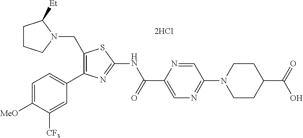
C1(CN2C([Et])CCC2)=C(C2=CC=C([MeO])C([CF3])=C2)N=C(NC(C2=CN=C(N3CCC(C(=O)O)CC3)C=N2)=O)S1
